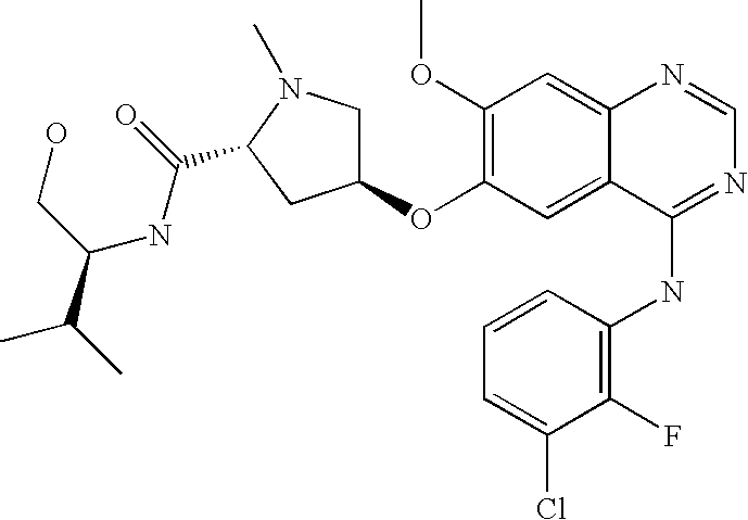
C1(F)=C(NC2=NC=NC3=CC(OC)=C(OC4CN(C)C(C(=O)NC(CO)C(C)C)C4)C=C23)C=CC=C1Cl
